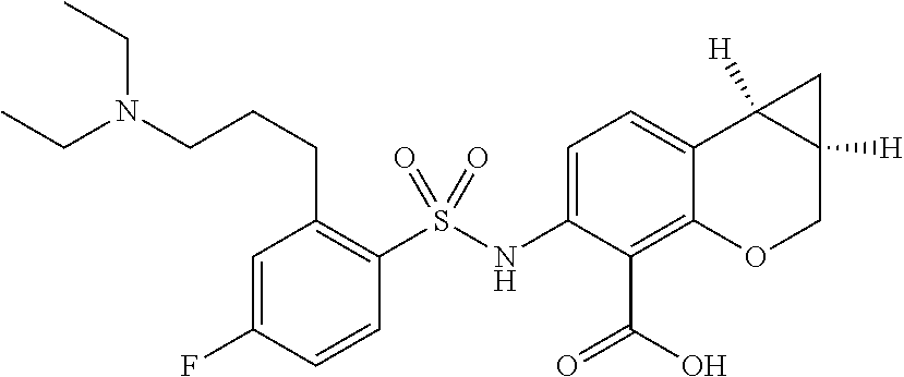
C1(NS(C2=C(CCCN(CC)CC)C=C(F)C=C2)(=O)=O)=CC=C2C(=C1C(=O)O)OCC1([H])C2([H])C1
